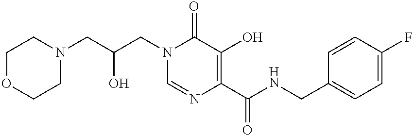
C1=NC(C(NCC2=CC=C(F)C=C2)=O)=C(O)C(=O)N1CC(O)CN1CCOCC1
